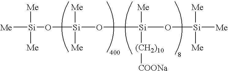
[Si]([Me])([Me])([Me])O[Si]([Me])([Me])O[Si]([Me])([(CH2)10][COONa])O[Si]([Me])([Me])[Me]
